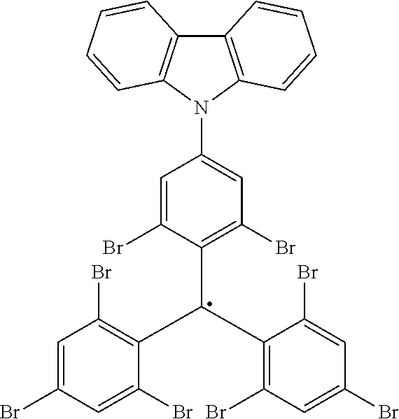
C12=C(N(C3=CC(Br)=C(C(C4=C(Br)C=C(Br)C=C4Br)C4=C(Br)C=C(Br)C=C4Br)C(Br)=C3)C3=C1C=CC=C3)C=CC=C2
